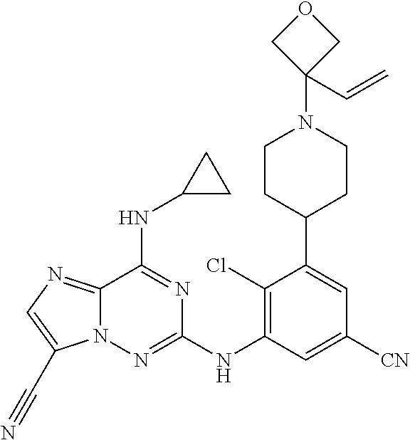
C1(Cl)=C(NC2=NN3C(=NC=C3C#N)C(NC3CC3)=N2)C=C([CN])C=C1C1CCN(C2(C=C)COC2)CC1
